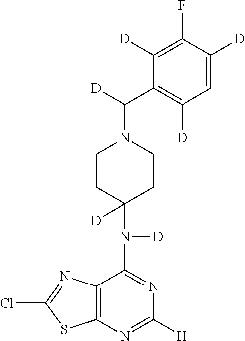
C1CC(N([D])C2=NC([H])=NC3=C2N=C(Cl)S3)([D])CCN1C([D])C1=C([D])C=C([D])C(F)=C1[D]
